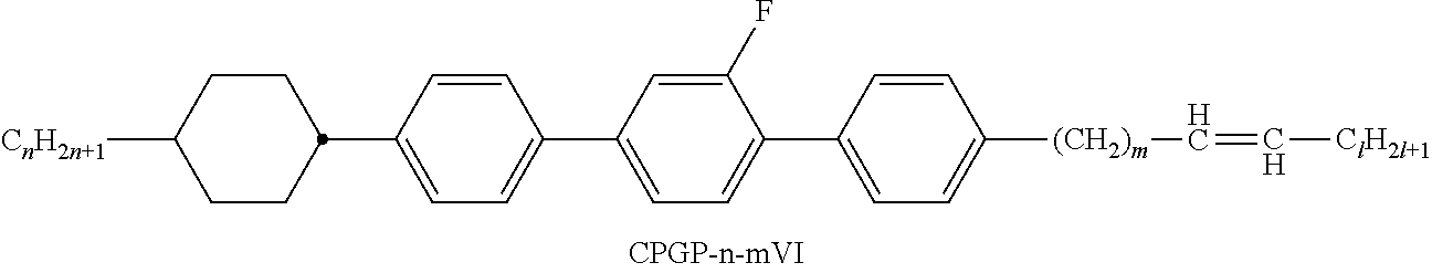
[CnH2n+1]C1CCC(C2=CC=C(C3=CC=C(C4=CC=C([(CH2)m]C=C[ClH2l+1])C=C4)C(F)=C3)C=C2)CC1
